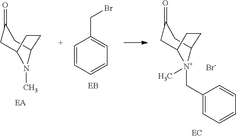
C1=CC=CC=C1CBr.C1(=O)CC2[N+](CC3=CC=CC=C3)(C)C(C1)CC2.[Br-].C1(=O)CC2N(C)C(C1)CC2
